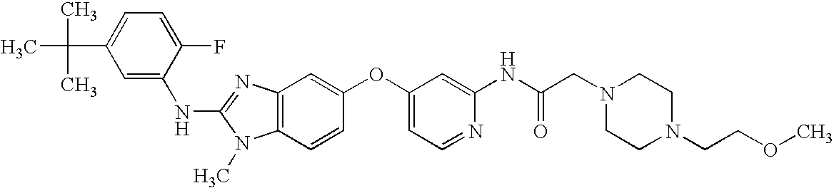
C1=C(F)C(NC2=NC3=C(N2C)C=CC(OC2=CC=NC(NC(CN4CCN(CCOC)CC4)=O)=C2)=C3)=CC(C(C)(C)C)=C1
